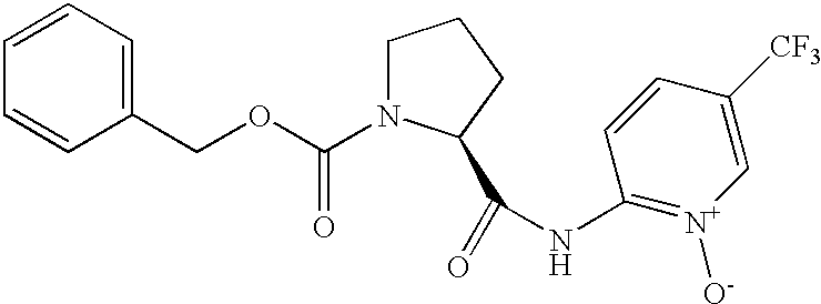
C1(COC(=O)N2CCCC2C(=O)NC2=[N+]([O-])C=C([CF3])C=C2)=CC=CC=C1
